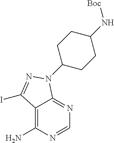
C12=C(N)N=CN=C1N(C1CCC(N[Boc])CC1)N=C2I
